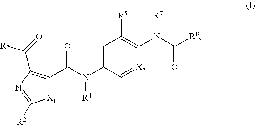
C(N(C1=CC([R5])=C(N(C([R8])=O)[R7])[X2]=C1)[R4])(=O)C1=C(C(=O)[R1])N=C([R2])[X1]1
